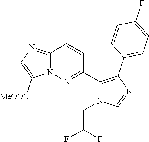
C12=NC=C([MeOOC])N1N=C(C1=C(C3=CC=C(F)C=C3)N=CN1CC(F)F)C=C2
